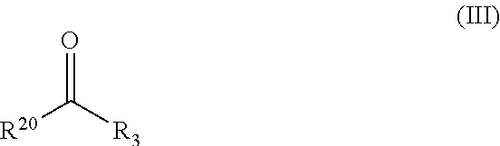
O=C([R3])[R20]
